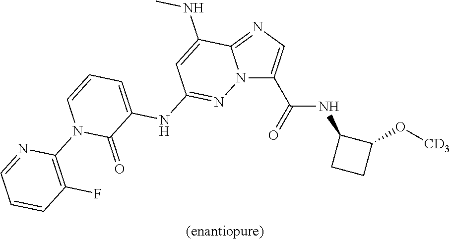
N12C(C(=O)NC3CCC3O[CD3])=CN=C1C(NC)=CC(NC1=CC=CN(C3=C(F)C=CC=N3)C1=O)=N2
